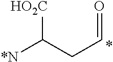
[HO2C]C(CC=O)[*N]
